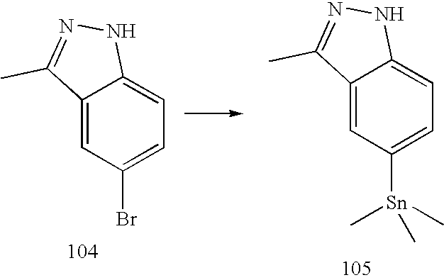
C12=CC(Br)=CC=C1NN=C2C.C12=CC([Sn](C)(C)C)=CC=C1NN=C2C
